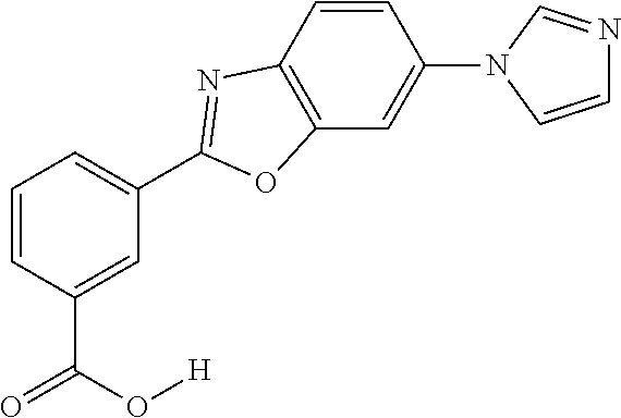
C1=C(C(O[H])=O)C=CC=C1C1=NC2=C(C=C(N3C=CN=C3)C=C2)O1
